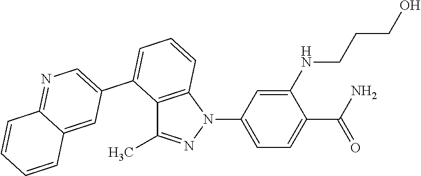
C12=C(N(C3=CC=C(C(=O)N)C(NCCCO)=C3)N=C1C)C=CC=C2C1=CN=C2C(=C1)C=CC=C2
